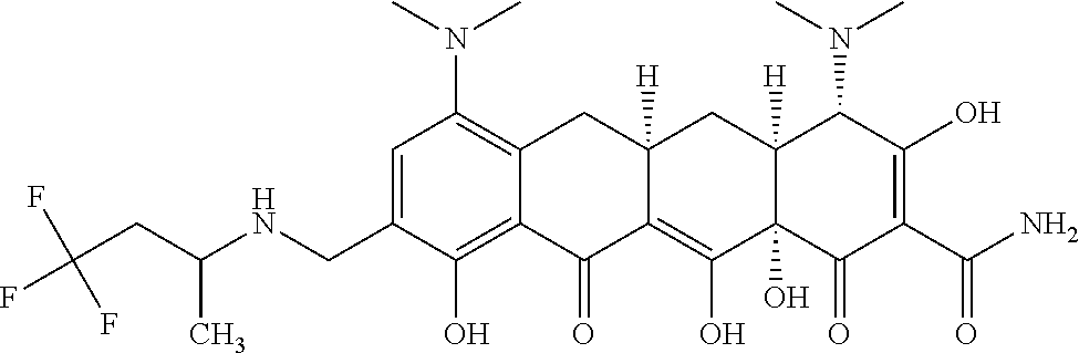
C1=C(CNC(CC(F)(F)F)C)C(O)=C2C(=C1N(C)C)CC1([H])C(=C(O)C3(O)C([H])(C1)C(N(C)C)C(O)=C(C(N)=O)C3=O)C2=O
